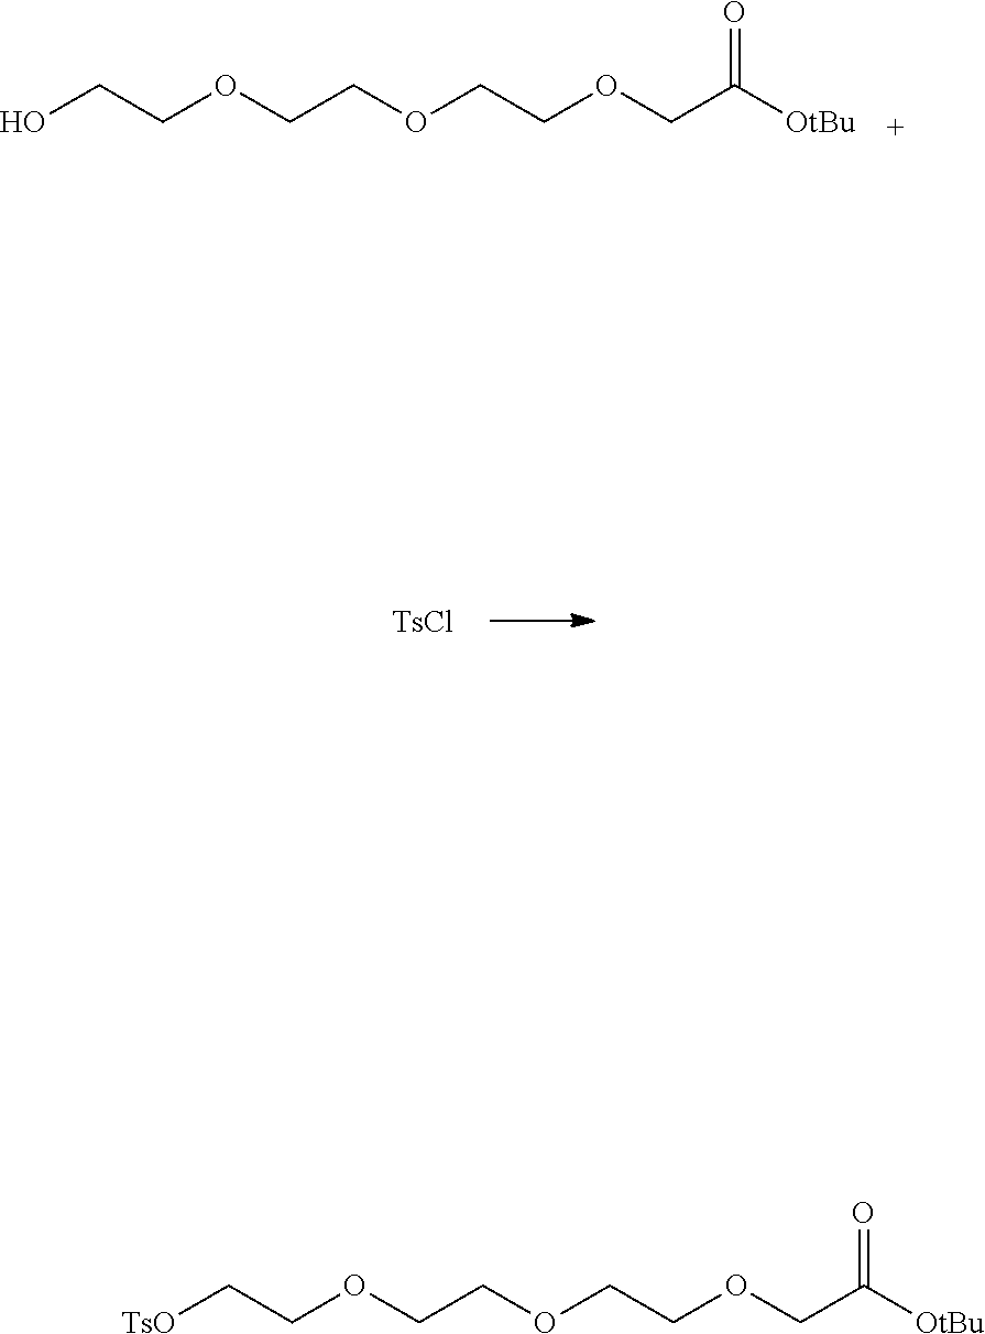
[TsCl].OCCOCCOCCOCC([OtBu])=O.[TsO]CCOCCOCCOCC([OtBu])=O
